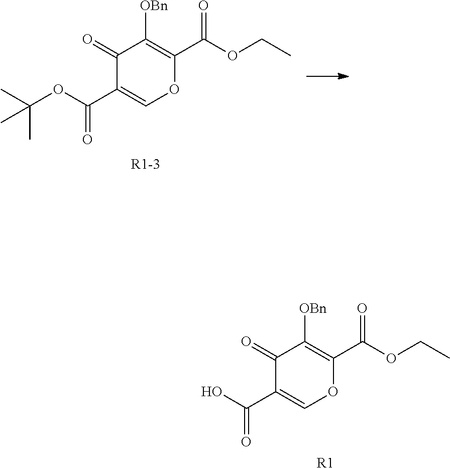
C1(=O)C(C(O)=O)=COC(C(OCC)=O)=C1[OBn].[R1].C1(=O)C(C(OC(C)(C)C)=O)=COC(C(OCC)=O)=C1[OBn]
